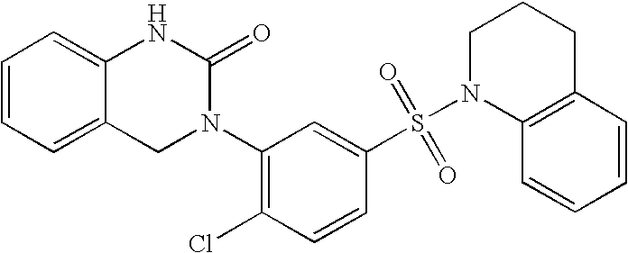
C12=CC=CC=C1NC(=O)N(C1=C(Cl)C=CC(S(N3C4=C(CCC3)C=CC=C4)(=O)=O)=C1)C2
